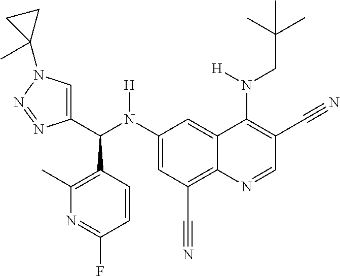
C1(N(C(C2=CN(C3(C)CC3)N=N2)C2=C(C)N=C(F)C=C2)[H])=CC(C#N)=C2C(=C1)C(N(CC(C)(C)C)[H])=C(C#N)C=N2
